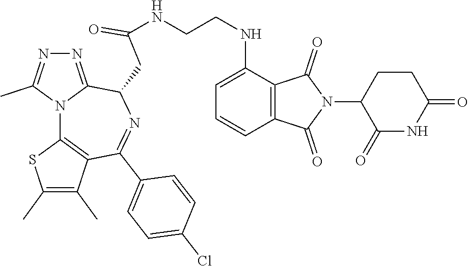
N(CCNC1=CC=CC2=C1C(=O)N(C1C(=O)NC(=O)CC1)C2=O)C(CC1C2=NN=C(C)N2C2=C(C(C)=C(C)S2)C(C2=CC=C(Cl)C=C2)=N1)=O
